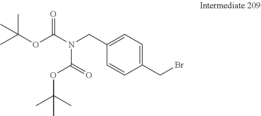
C(OC(N(CC1=CC=C(CBr)C=C1)C(OC(C)(C)C)=O)=O)(C)(C)C
